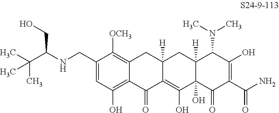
C1=C(CNC(C(C)(C)C)CO)C([OCH3])=C2C(=C1O)C(=O)C1=C(O)C3(O)C([H])(CC1([H])C2)C(N(C)C)C(O)=C(C(N)=O)C3=O
